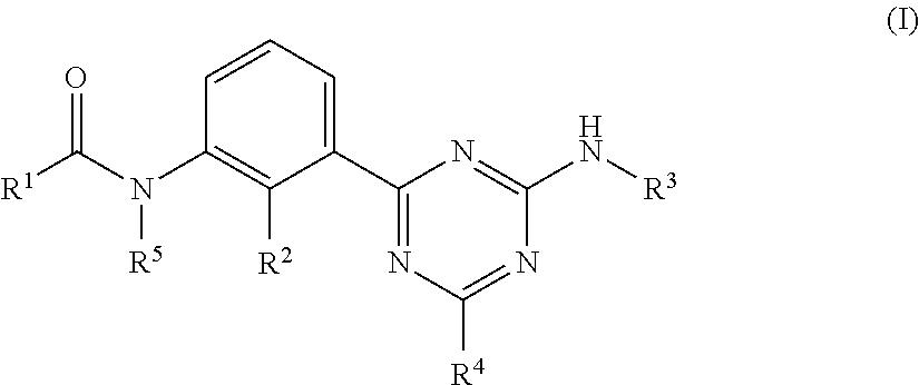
C1=CC(N(C([R1])=O)[R5])=C([R2])C(C2=NC([R4])=NC(N[R3])=N2)=C1
